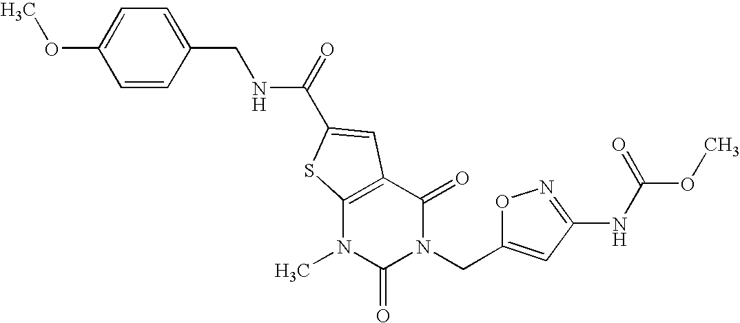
COC1=CC=C(CNC(=O)C2=CC3=C(N(C)C(=O)N(CC4=CC(NC(OC)=O)=NO4)C3=O)S2)C=C1
